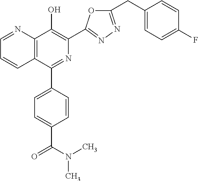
C1=NC2=C(C=C1)C(C1=CC=C(C(=O)N(C)C)C=C1)=NC(C1=NN=C(CC3=CC=C(F)C=C3)O1)=C2O
